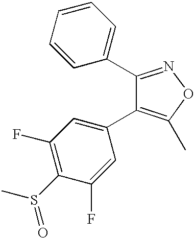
C1(C2=CC=CC=C2)=NOC(C)=C1C1=CC(F)=C(S(=O)C)C(F)=C1
